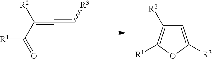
C1=C([R3])OC([R1])=C1[R2].C(=C=C[R3])(C(=O)[R1])[R2]
